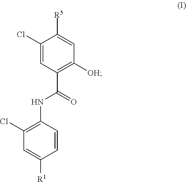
C1(Cl)=CC(C(=O)NC2=C(Cl)C=C([R1])C=C2)=C([OH])C=C1[R5]
